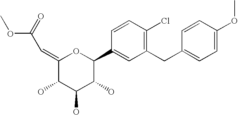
C1(=CC(OC)=O)C(O)C(O)C(O)C(C2=CC(CC3=CC=C(OC)C=C3)=C(Cl)C=C2)O1
